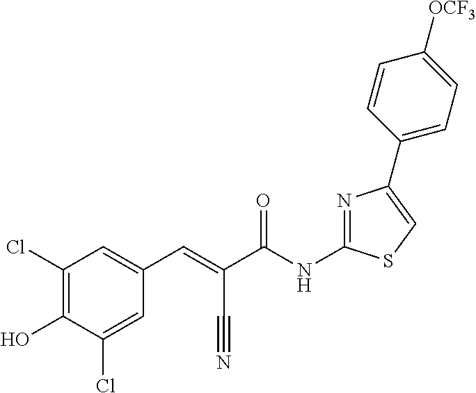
C(C(NC1=NC(C2=CC=C([OCF3])C=C2)=CS1)=O)(C#N)=CC1=CC(Cl)=C(O)C(Cl)=C1
